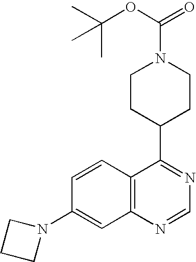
C1=CC2=C(C=C1N1CCC1)N=CN=C2C1CCN(C(=O)OC(C)(C)C)CC1
